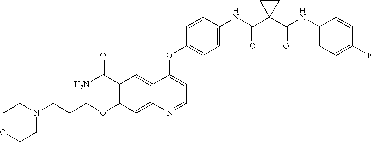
C12=CC(C(N)=O)=C(OCCCN3CCOCC3)C=C1N=CC=C2OC1=CC=C(NC(C2(C(NC3=CC=C(F)C=C3)=O)CC2)=O)C=C1
